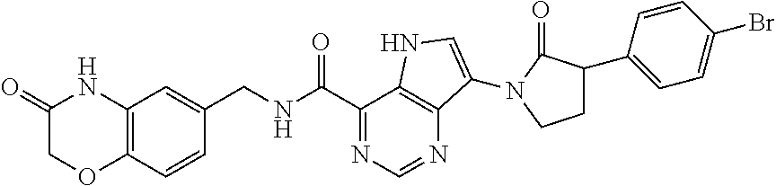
C12=C(C=CC(CNC(C3=NC=NC4=C3NC=C4N3C(=O)C(C4=CC=C(Br)C=C4)CC3)=O)=C1)OCC(=O)N2
